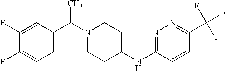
C1=C(C(N2CCC(NC3=NN=C(C(F)(F)F)C=C3)CC2)C)C=C(F)C(F)=C1
